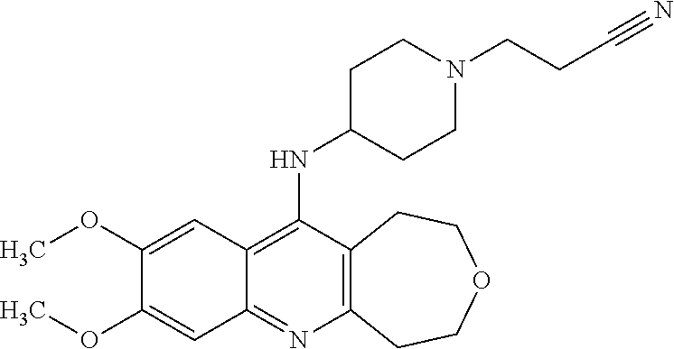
C12=C(C(NC3CCN(CCC#N)CC3)=C3C(=N1)C=C(OC)C(OC)=C3)CCOCC2
